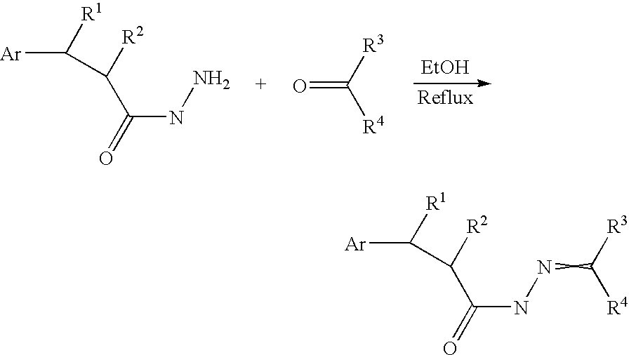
[EtOH].[Ar]C([R1])C([R2])C(=O)NN.O=C([R3])[R4].[Ar]C([R1])C([R2])C(=O)NN=C([R3])[R4]
